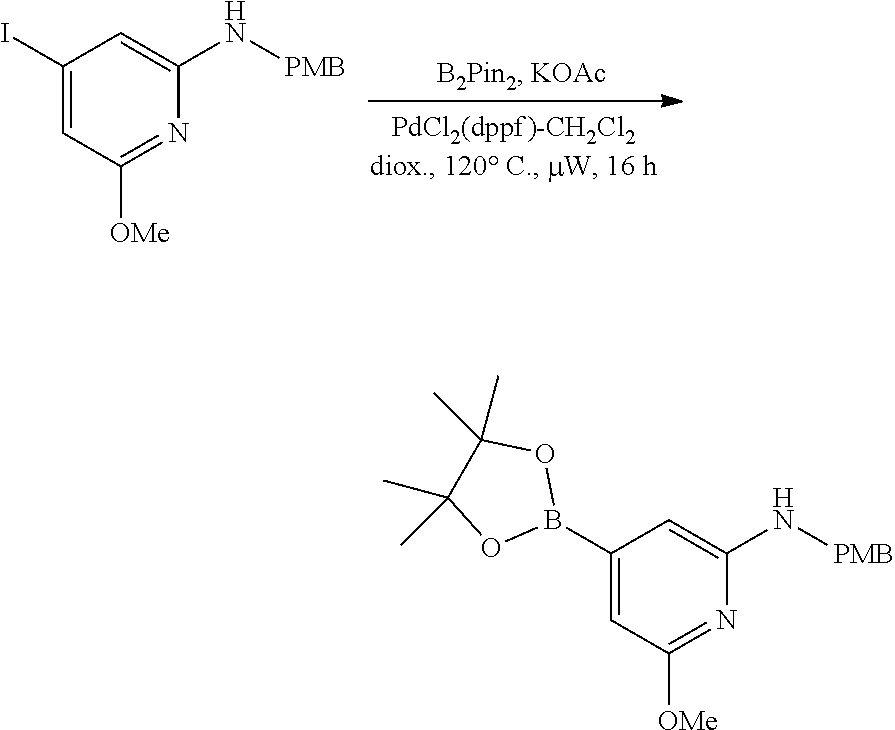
C1(B2OC(C)(C)C(C)(C)O2)=CC([OMe])=NC(N[PMB])=C1.C1(I)=CC([OMe])=NC(N[PMB])=C1
